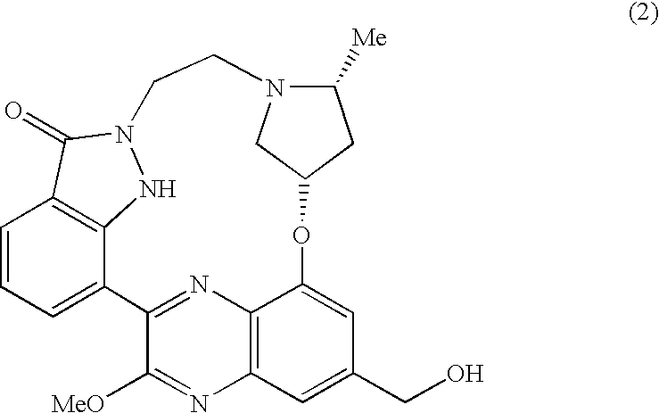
C1=CC=C2C3=C1C(=O)N(N3)CCN1C([Me])CC(OC3=CC(CO)=CC4=C3N=C2C([MeO])=N4)C1
